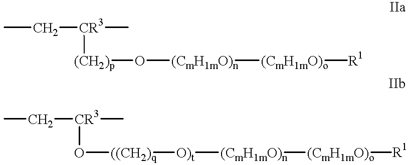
CC[CR3]([(CH2)p]O[(CmH1mO)n][(CmH1mO)o][R1])C.O([((CH2)q][O)t][(CmH1mO)n][(CmH1mO)o][R1])[CR3](C)CC
